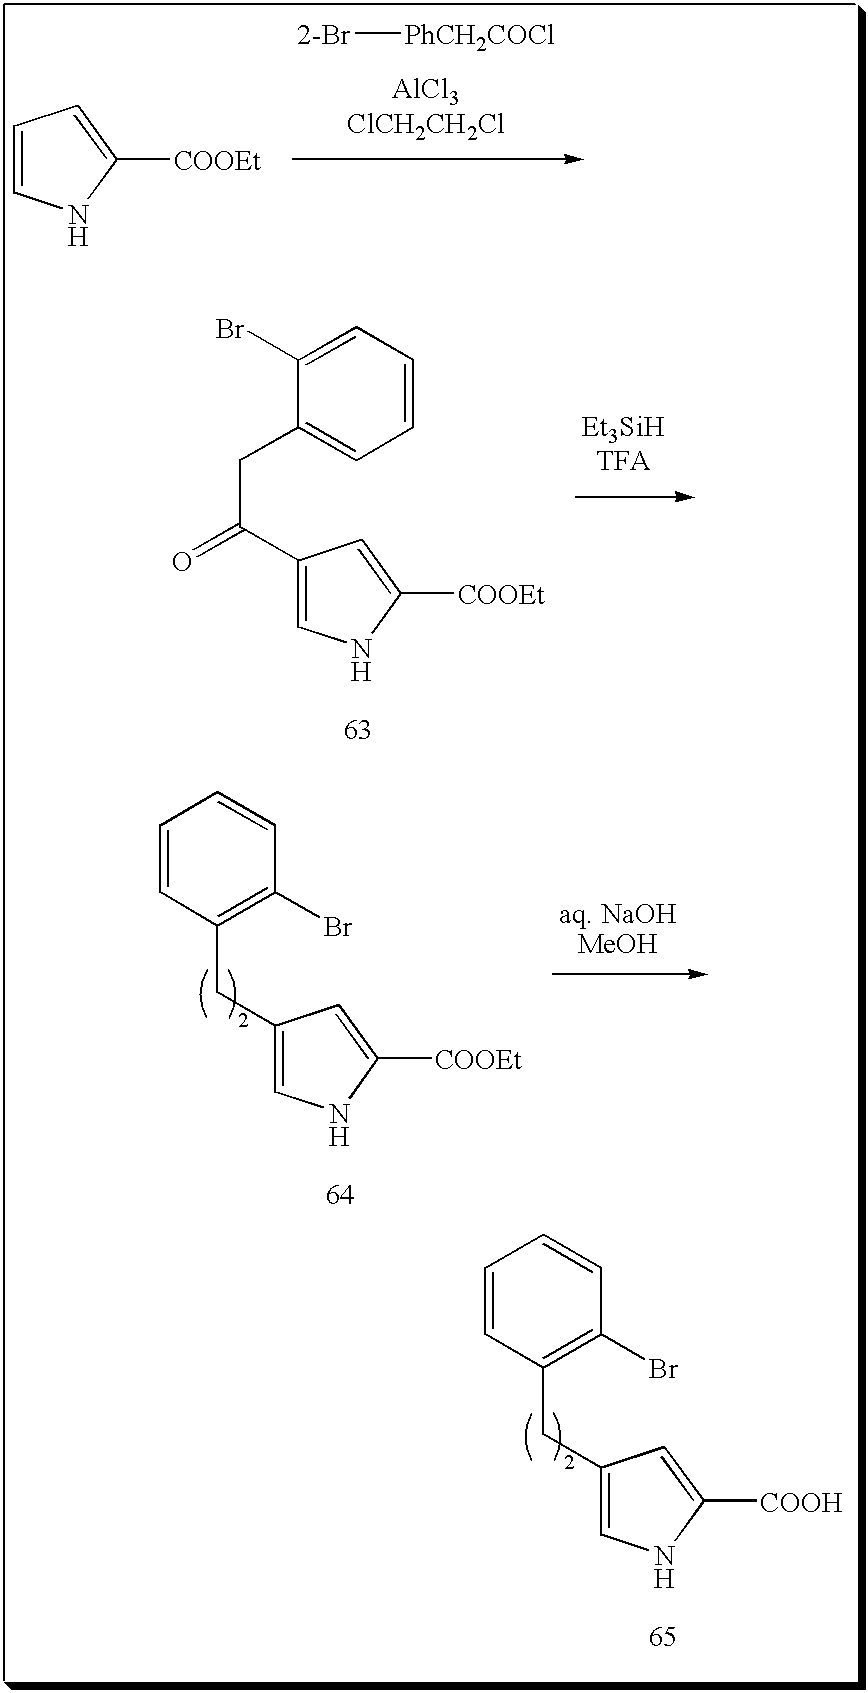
C1=CC(CC2=CNC([COOH])=C2)=C(Br)C=C1.C1=CC(CC2=CNC([COOEt])=C2)=C(Br)C=C1.C1(CC(=O)C2=CNC([COOEt])=C2)=CC=CC=C1Br.[2-Br][PhCH2COCl].C1=CNC([COOEt])=C1
